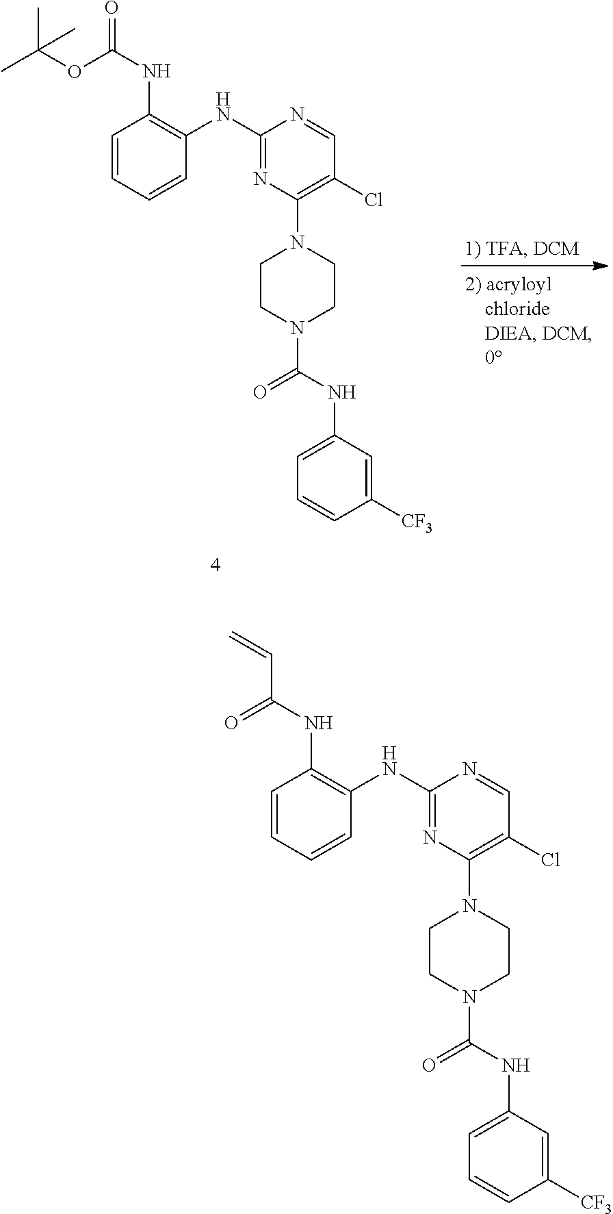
CC(OC(NC1=C(NC2=NC(N3CCN(C(NC4=CC=CC([CF3])=C4)=O)CC3)=C(Cl)C=N2)C=CC=C1)=O)(C)C.O=C(NC1=C(NC2=NC(N3CCN(C(NC4=CC=CC([CF3])=C4)=O)CC3)=C(Cl)C=N2)C=CC=C1)C=C
